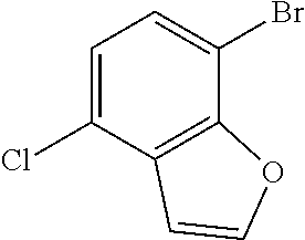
C1=C(Cl)C2=C(C(Br)=C1)OC=C2
